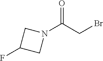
N1(C(CBr)=O)CC(F)C1
